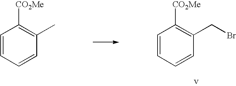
C1=CC=CC(CBr)=C1[CO2Me].C1=CC=CC(C)=C1[CO2Me]
